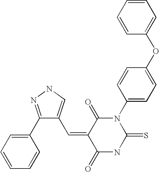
C1=CC=CC(OC2=CC=C(N3C(=O)C(=CC4=CNN=C4C4=CC=CC=C4)C(=O)NC3=S)C=C2)=C1
